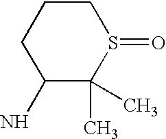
C1(N)C(C)(C)S(=O)CCC1
